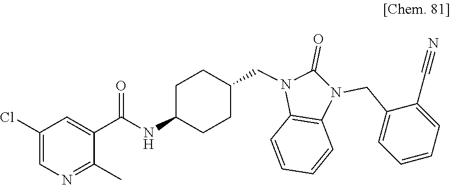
C1(C)=NC=C(Cl)C=C1C(=O)NC1CCC(CN2C(=O)N(CC3=CC=CC=C3C#N)C3=C2C=CC=C3)CC1
